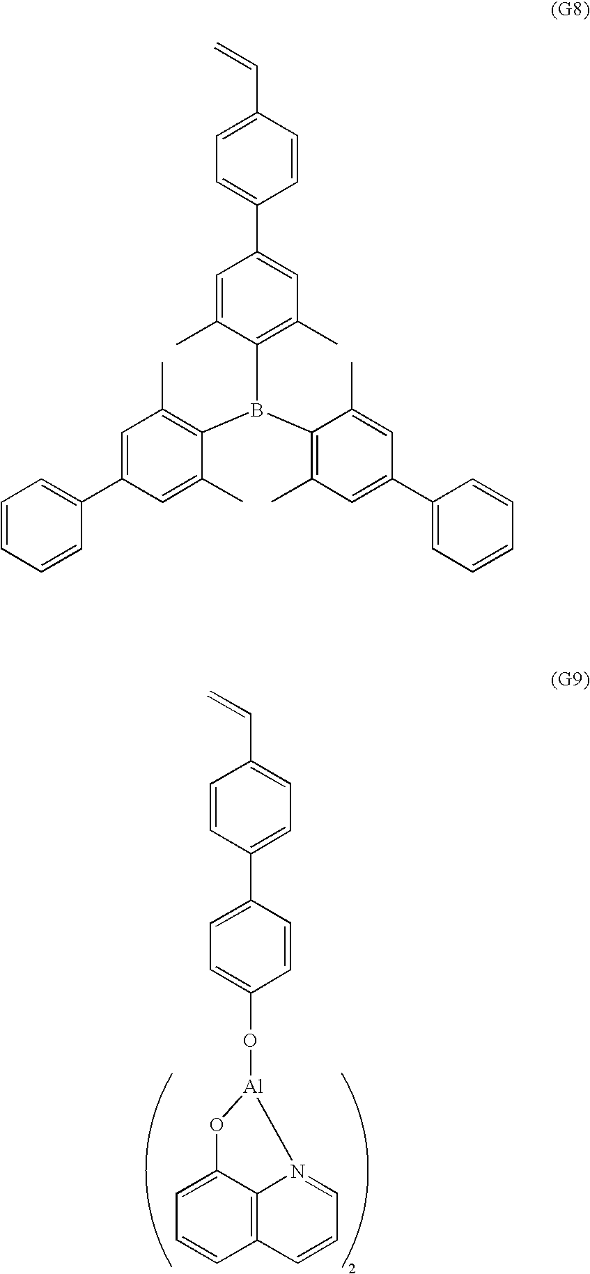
C1=CC(C2=CC=C(O[Al]3N4=CC=CC5=C4C(=CC=C5)O3)C=C2)=CC=C1C=C.C1=C(C)C(B(C2=C(C)C=C(C3=CC=CC=C3)C=C2C)C2=C(C)C=C(C3=CC=CC=C3)C=C2C)=C(C)C=C1C1=CC=C(C=C)C=C1
